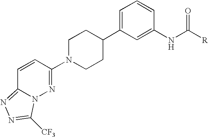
C1=CC(N2CCC(C3=CC=CC(NC([R])=O)=C3)CC2)=NN2C1=NN=C2[CF3]
